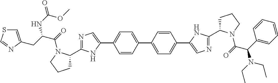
C1=CC(C2=CC=C(C3=CN=C(C4CCCN4C(C(N(CC)CC)C4=CC=CC=C4)=O)N3)C=C2)=CC=C1C1=CN=C(C2CCCN2C(=O)C(CC2=CSC=N2)NC(=O)OC)N1
